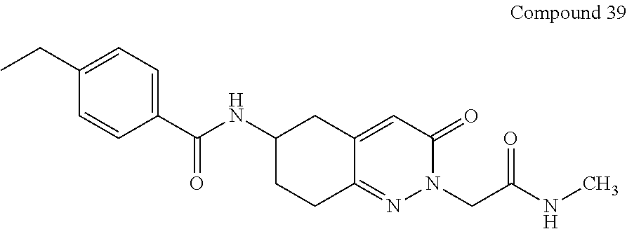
CCC1=CC=C(C(NC2CCC3=NN(CC(NC)=O)C(=O)C=C3C2)=O)C=C1
